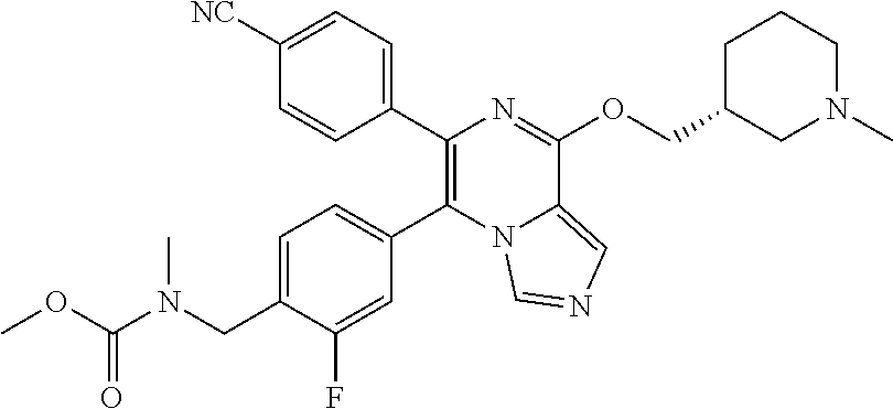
C1(C2=C(C3=CC=C(CN(C(OC)=O)C)C(F)=C3)N3C(=CN=C3)C(OCC3CN(C)CCC3)=N2)=CC=C([NC])C=C1
